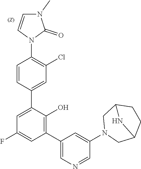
C1=CN(C2=C(Cl)C=C(C3=CC(F)=CC(C4=CN=CC(N5CC6CCC(C5)N6)=C4)=C3O)C=C2)C(=O)N1C
